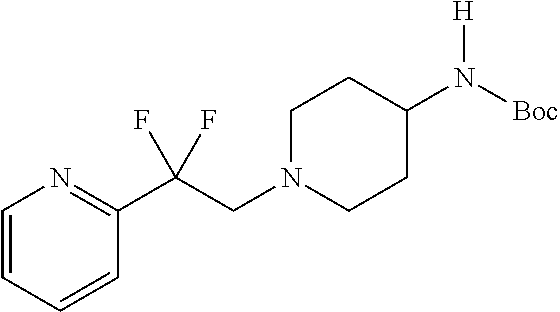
[Boc]N(C1CCN(CC(C2=NC=CC=C2)(F)F)CC1)[H]
